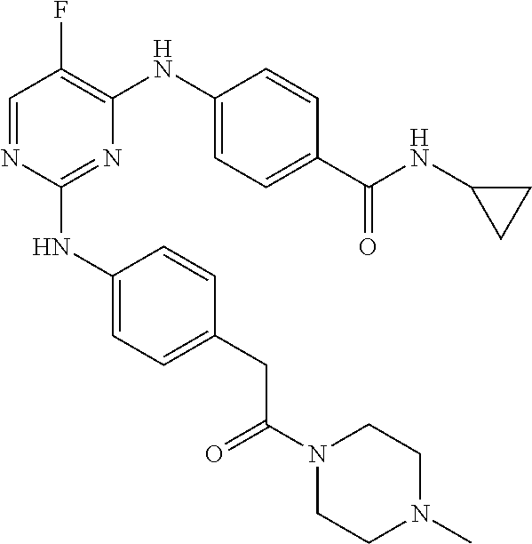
C1=NC(NC2=CC=C(CC(N3CCN(C)CC3)=O)C=C2)=NC(NC2=CC=C(C(NC3CC3)=O)C=C2)=C1F
